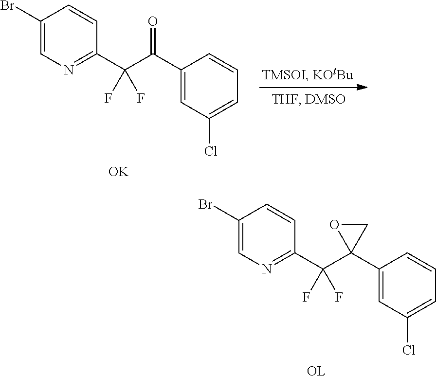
C1(Br)=CN=C(C(C(C2=CC(Cl)=CC=C2)=O)(F)F)C=C1.[OK].C1(Br)=CN=C(C(C2(C3=CC(Cl)=CC=C3)CO2)(F)F)C=C1.[OL]
